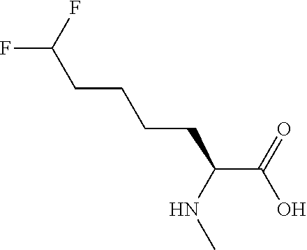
C(C(NC)CCCCC(F)F)(O)=O
